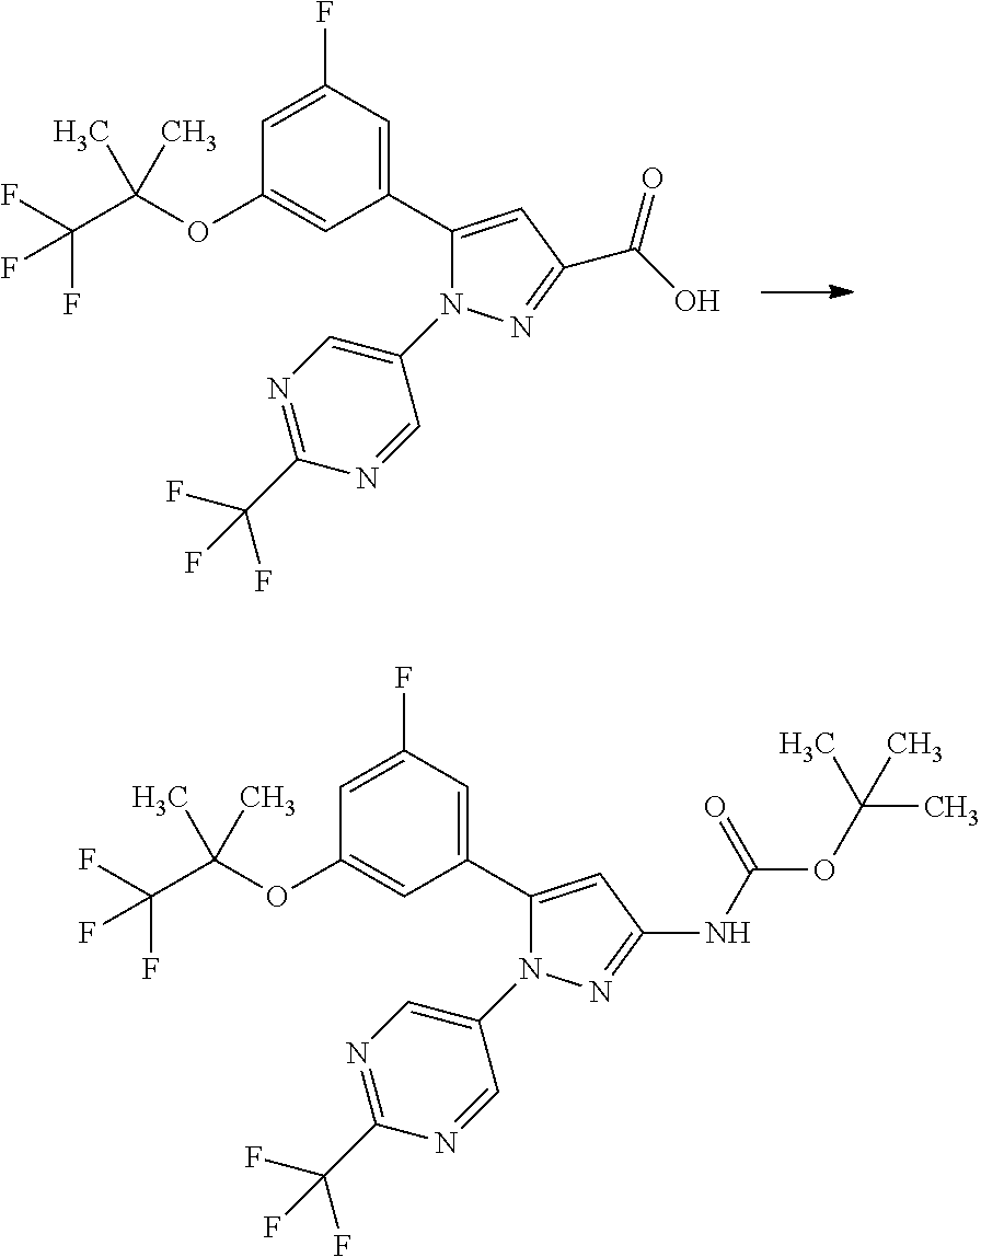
C1(OC(C(F)(F)F)(C)C)=CC(C2=CC(C(O)=O)=NN2C2=CN=C(C(F)(F)F)N=C2)=CC(F)=C1.C1(OC(C(F)(F)F)(C)C)=CC(C2=CC(NC(OC(C)(C)C)=O)=NN2C2=CN=C(C(F)(F)F)N=C2)=CC(F)=C1
